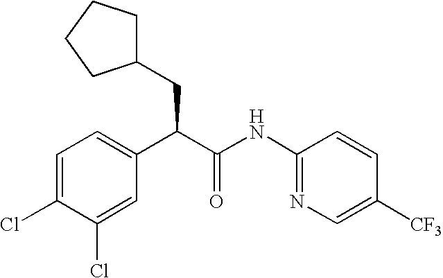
C1=C(Cl)C(Cl)=CC=C1C(C(NC1=NC=C([CF3])C=C1)=O)CC1CCCC1
